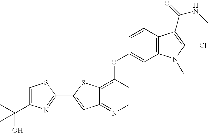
C1=CC2=C(C=C1OC1=C3C(=NC=C1)C=C(C1=NC(C(C)(O)C)=CS1)S3)N(C)C(Cl)=C2C(NC)=O
